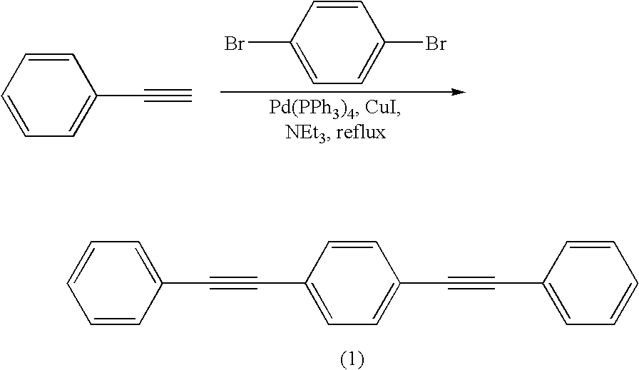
C1(C#CC2=CC=C(C#CC3=CC=CC=C3)C=C2)=CC=CC=C1.C1=CC(Br)=CC=C1Br.C1=CC=CC=C1C#C
